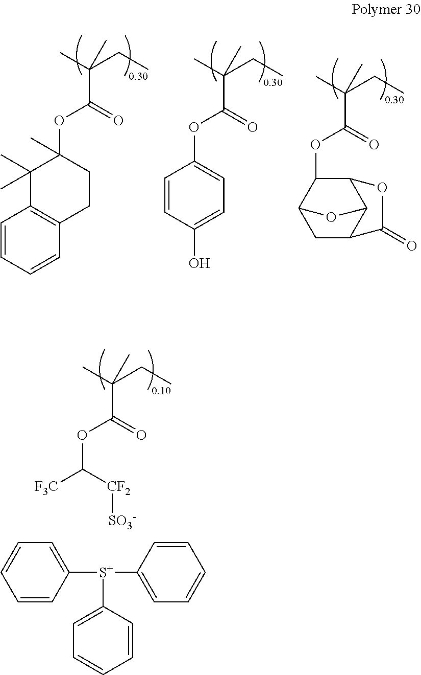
C(OC(C(C)(CC)C)=O)([F3C])[CF2][SO3-].C1([S+](C2=CC=CC=C2)C2=CC=CC=C2)=CC=CC=C1.C1(OC(C(C)(CC)C)=O)=CC=C(O)C=C1.O(C(C(C)(CC)C)=O)C1(C)C(C)(C)C2=C(CC1)C=CC=C2.C1(OC(C(C)(CC)C)=O)C2CC3C(C1OC3=O)O2
